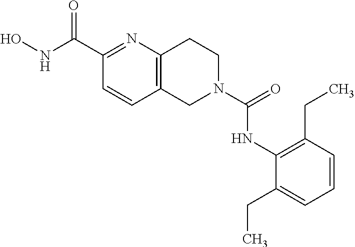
C12=C(N=C(C(NO)=O)C=C1)CCN(C(NC1=C(CC)C=CC=C1CC)=O)C2
